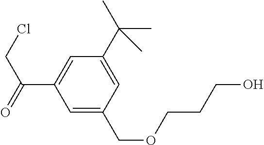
C1=C(C(C)(C)C)C=C(C(CCl)=O)C=C1COCCCO
